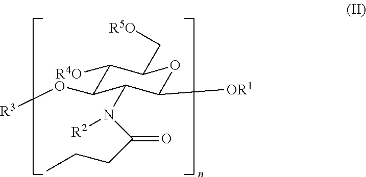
C1([R4O])C(O[R3])C(N(C(CCC)=O)[R2])C([OR1])OC1C[R5O]
